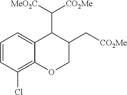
C1=CC(Cl)=C2C(=C1)C(C([MeO2C])[CO2Me])C(C[CO2Me])CO2
